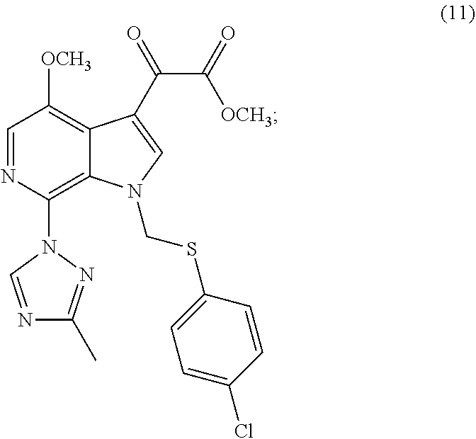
C(C(=O)[OCH3])(=O)C1=CN(CSC2=CC=C(Cl)C=C2)C2=C(N3C=NC(C)=N3)N=CC([OCH3])=C21
